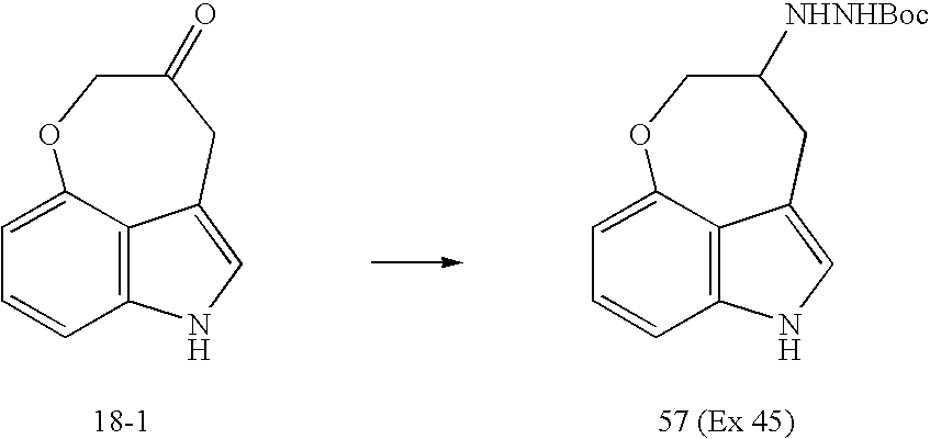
C1=C2C3=C(C=C1)NC=C3CC([NHNHBoc])CO2.C1=C2C3=C(C=C1)NC=C3CC(=O)CO2
